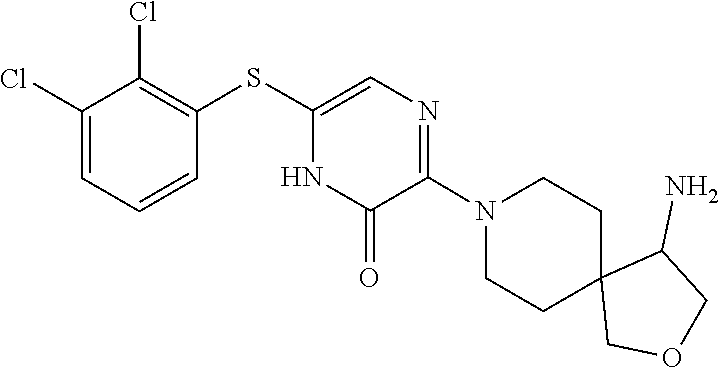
C1C2(CCN(C3=NC=C(SC4=C(Cl)C(Cl)=CC=C4)NC3=O)C1)COCC2N
